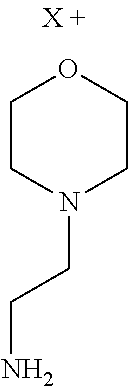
C1CN(CCN)CCO1
